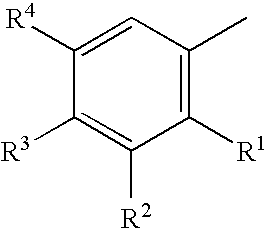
C1=C([R4])C([R3])=C([R2])C([R1])=C1C
